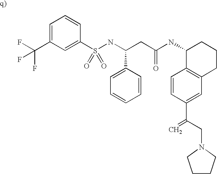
C1=C(C(F)(F)F)C=C(S(NC(CC(NC2C3=C(CCC2)C=C(C(CN2CCCC2)=C)C=C3)=O)C2=CC=CC=C2)(=O)=O)C=C1
